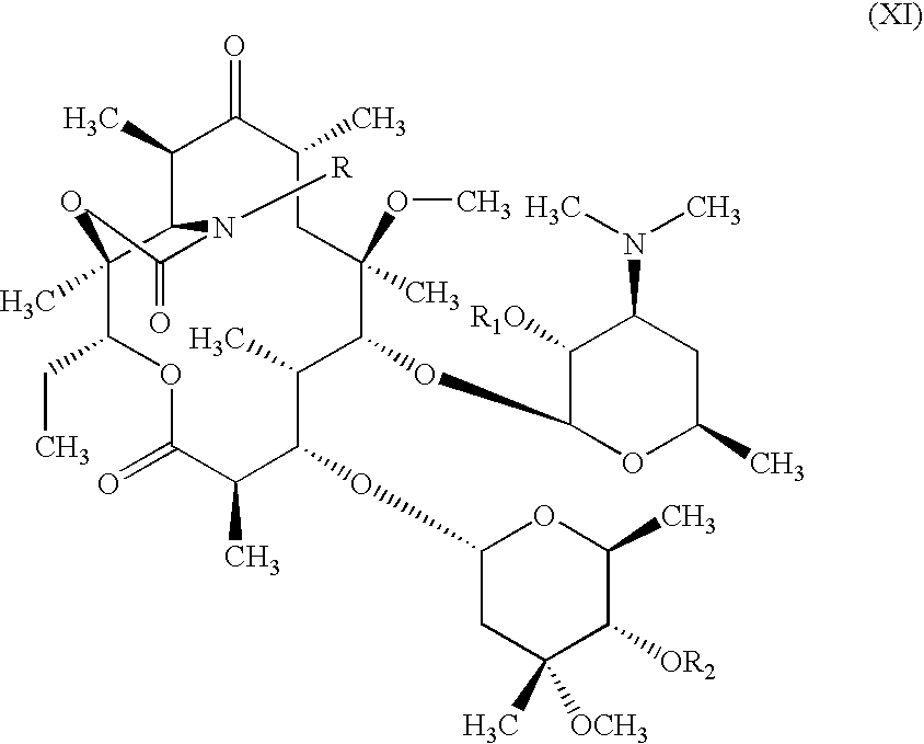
C12(C)C(C(C)C(=O)C(C)CC(OC)(C)C(OC3OC(C)CC(N(C)C)C3[R1O])C(C)C(OC3CC(C)([OCH3])C([OR2])C(C)O3)C(C)C(=O)OC1CC)N([R])C(=O)O2
